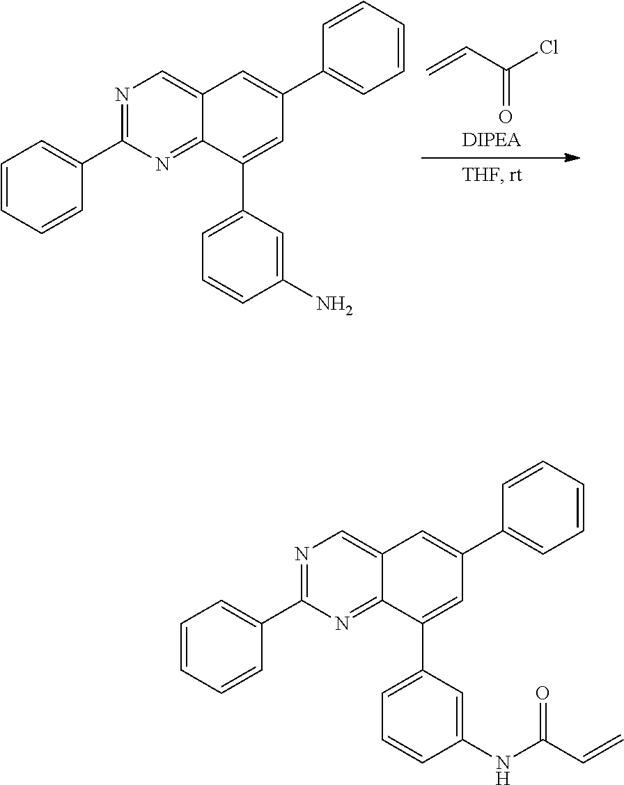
C=CC(Cl)=O.N1=C(C2=CC=CC=C2)N=C2C(=C1)C=C(C1=CC=CC=C1)C=C2C1=CC=CC(N)=C1.N1=C(C2=CC=CC=C2)N=C2C(=C1)C=C(C1=CC=CC=C1)C=C2C1=CC=CC(NC(C=C)=O)=C1
